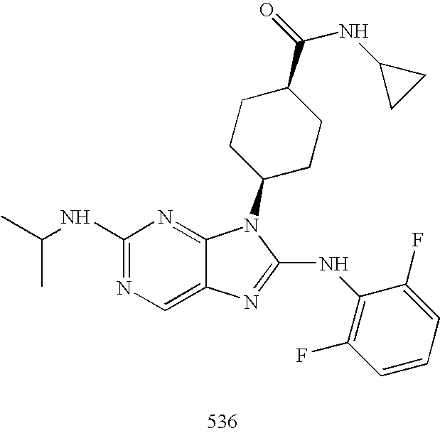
C1(NC(C)C)=NC=C2C(=N1)N(C1CCC(C(=O)NC3CC3)CC1)C(NC1=C(F)C=CC=C1F)=N2
